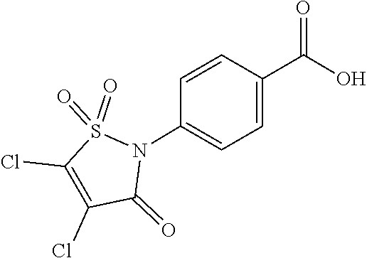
S1(=O)(=O)C(Cl)=C(Cl)C(=O)N1C1=CC=C(C(=O)O)C=C1
